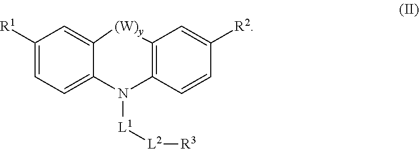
C12=CC([R1])=CC=C1N([L1][L2][R3])C1=C([(W)y]2)C=C([R2])C=C1
